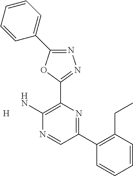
N1=C(C2=CC=CC=C2)OC(C2=C(N)N=CC(C3=C(CC)C=CC=C3)=N2)=N1.[H]
